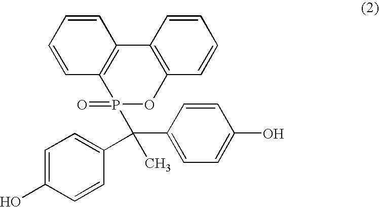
C1=CC=CC2=C1P(=O)(C(C1=CC=C(O)C=C1)(C1=CC=C(O)C=C1)C)OC1=C2C=CC=C1
